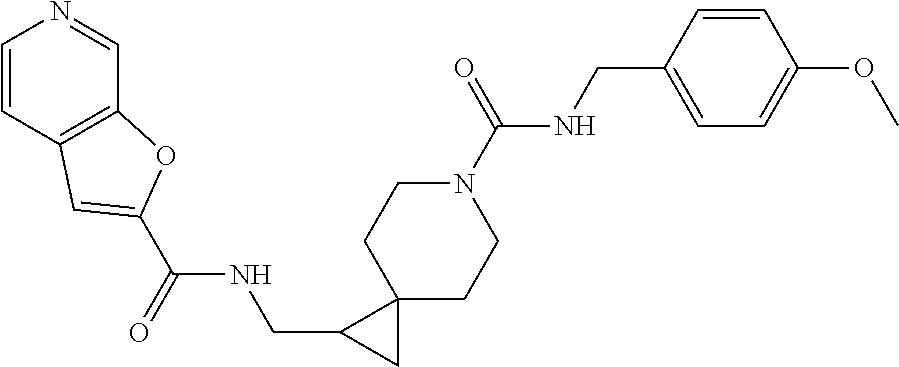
N1(C(NCC2=CC=C(OC)C=C2)=O)CCC2(CC1)C(CNC(C1=CC3=C(C=NC=C3)O1)=O)C2
